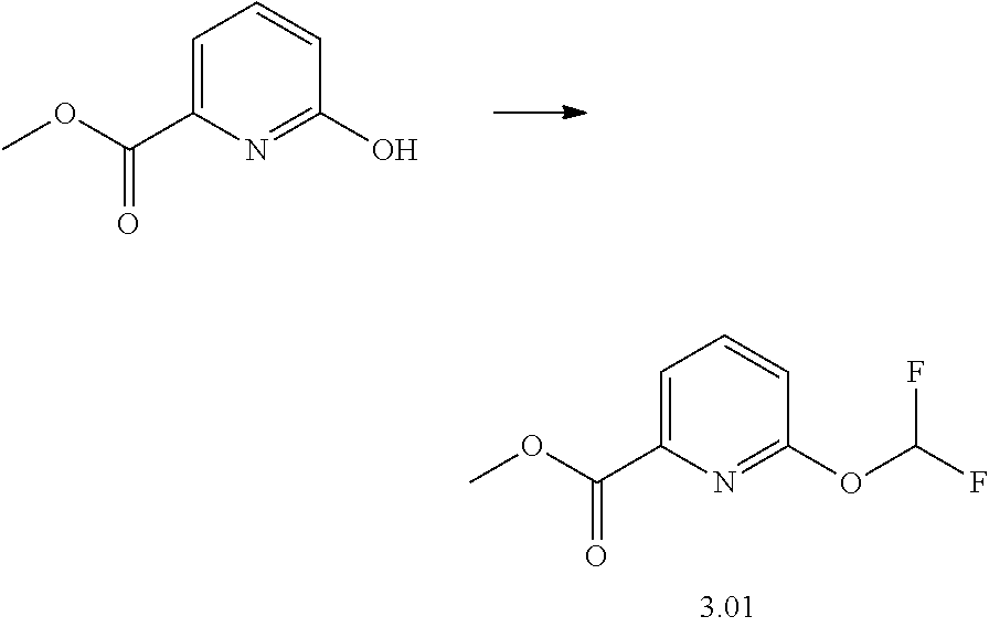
C1=C(C(OC)=O)N=C(O)C=C1.C1=C(C(OC)=O)N=C(OC(F)F)C=C1
